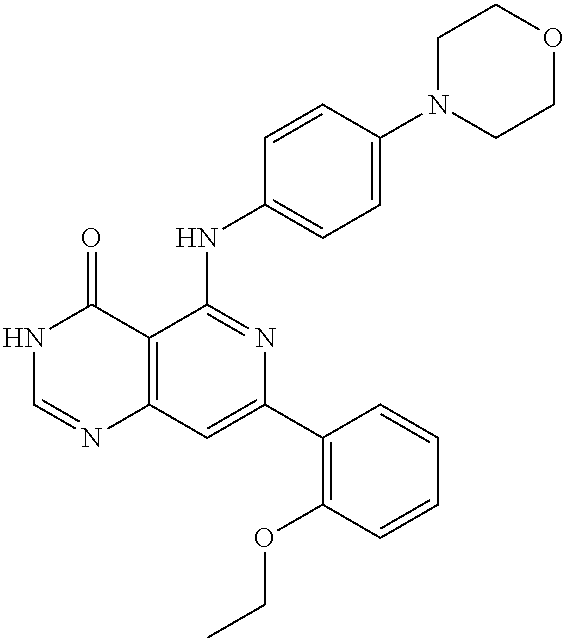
C12=C(C=C(C3=C(OCC)C=CC=C3)N=C1NC1=CC=C(N3CCOCC3)C=C1)N=CNC2=O
